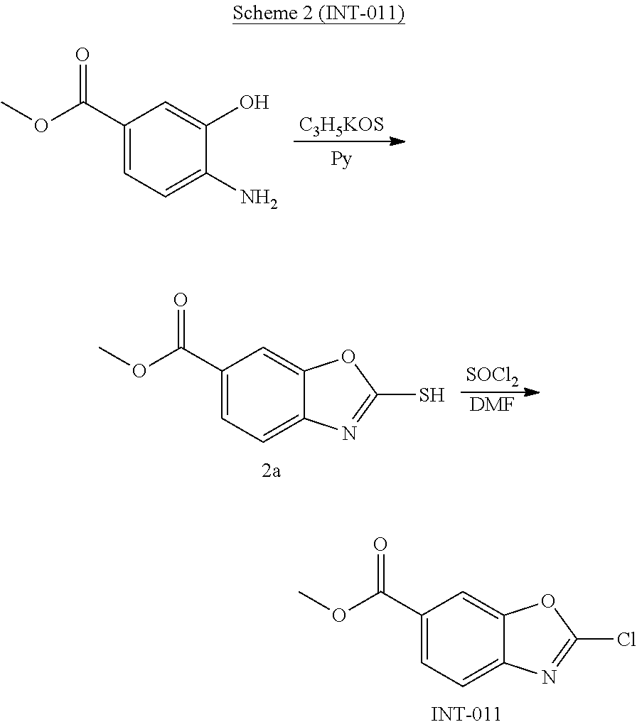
C1(C(OC)=O)=CC=C2C(=C1)OC(Cl)=N2.[C3H5KOS].C1(C(OC)=O)=CC=C(N)C(O)=C1.C1(C(OC)=O)=CC=C2C(=C1)OC(S)=N2.[SOCl2].[DMF]
